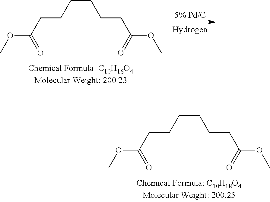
O(C(=O)CCCCCCC(OC)=O)C.O(C(=O)CCC=CCCC(OC)=O)C
